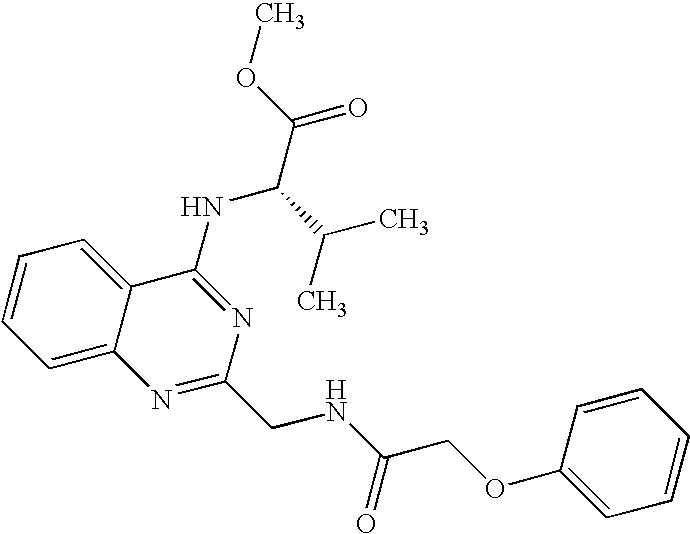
C12=CC=CC=C1C(NC(C(=O)OC)C(C)C)=NC(CNC(COC1=CC=CC=C1)=O)=N2
